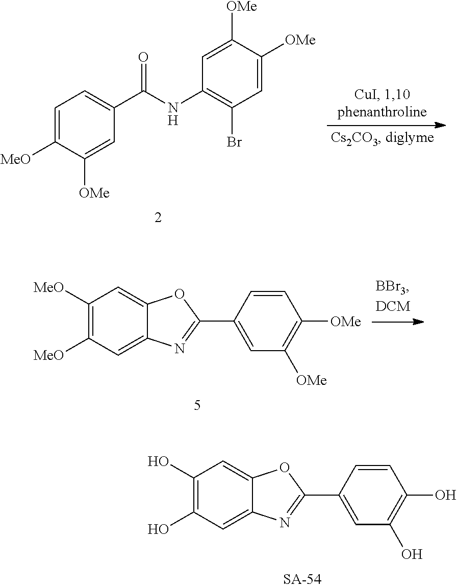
C1(O)=C(O)C=C2C(=C1)OC(C1=CC(O)=C(O)C=C1)=N2.C1=C([MeO])C([OMe])=CC(C(NC2=C(Br)C=C([OMe])C([OMe])=C2)=O)=C1.C1([MeO])=C([MeO])C=C2C(=C1)OC(C1=CC([OMe])=C([OMe])C=C1)=N2
